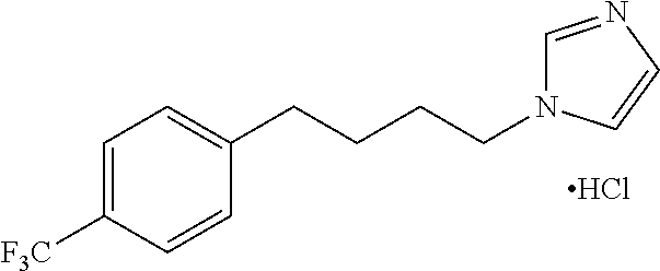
C1=C([F3C])C=CC(CCCCN2C=NC=C2)=C1.Cl
